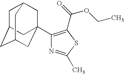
C1C2CC3CC(C4=C(C(=O)OCC)SC(C)=N4)(CC1C3)C2
